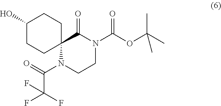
C1(O)CCC2(CC1)N(C(=O)C(F)(F)F)CCN(C(OC(C)(C)C)=O)C2=O
